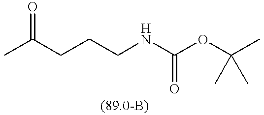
O=C(C)CCCNC(OC(C)(C)C)=O
